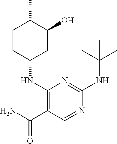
C1(NC2CC(O)C(C)CC2)=C(C(N)=O)C=NC(NC(C)(C)C)=N1
